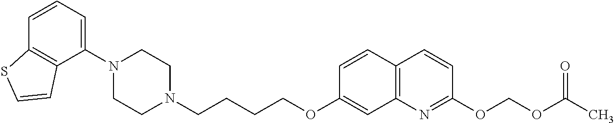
C1(N2CCN(CCCCOC3=CC4=C(C=C3)C=CC(OCOC(C)=O)=N4)CC2)=CC=CC2=C1C=CS2
